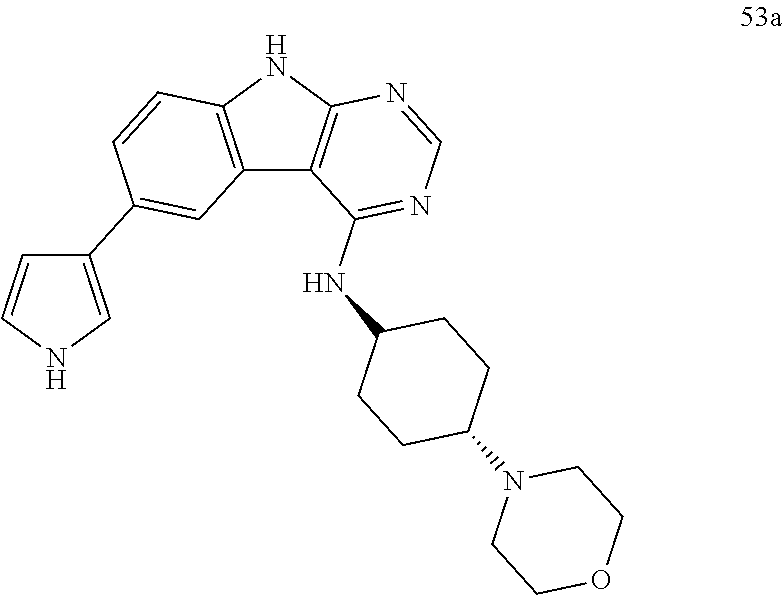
C12=C(NC3=C1C(NC1CCC(N4CCOCC4)CC1)=NC=N3)C=CC(C1=CNC=C1)=C2
